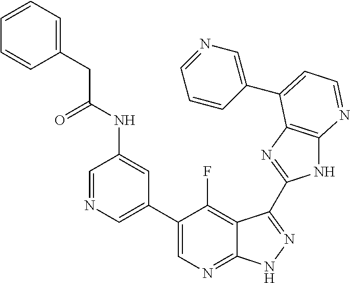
C1=NC=C(C2=CN=C3C(=C2F)C(C2=NC4=C(N2)N=CC=C4C2=CN=CC=C2)=NN3)C=C1NC(CC1=CC=CC=C1)=O
